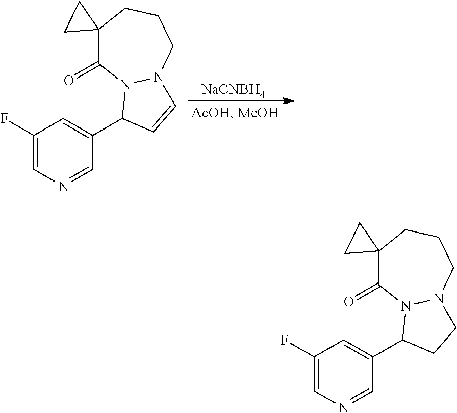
[NaCNBH4].C1(F)=CN=CC(C2N3C(=O)C4(CCCN3C=C2)CC4)=C1.C1(F)=CN=CC(C2N3C(=O)C4(CCCN3CC2)CC4)=C1
